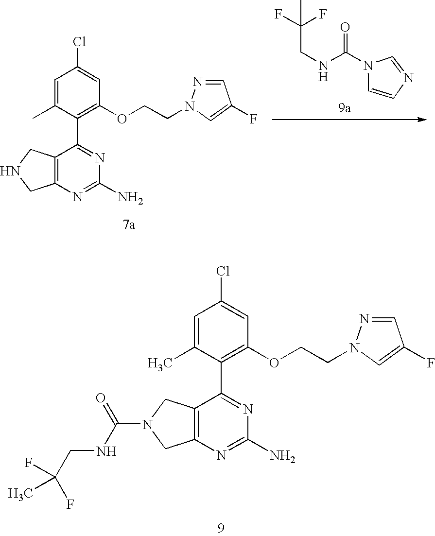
C12=C(CNC1)C(C1=C(OCCN3N=CC(F)=C3)C=C(Cl)C=C1C)=NC(N)=N2.C1=CN=CN1C(NCC(F)(F)C)=O.C12=C(CN(C(NCC(F)(F)C)=O)C1)C(C1=C(OCCN3N=CC(F)=C3)C=C(Cl)C=C1C)=NC(N)=N2
